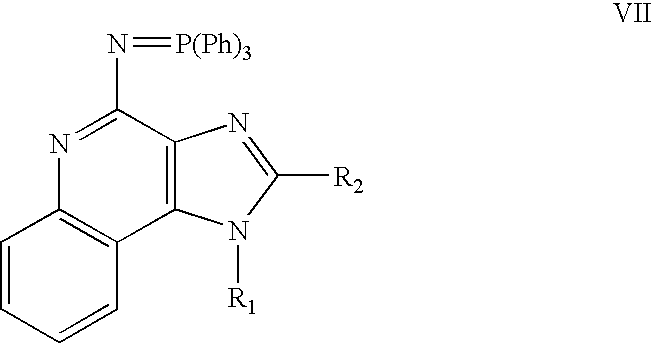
C1=CC=CC2=C1N=C(N=[P(Ph)3])C1=C2N([R1])C([R2])=N1
